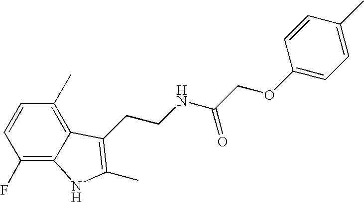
C1(F)=C2C(=C(C)C=C1)C(CCNC(COC1=CC=C(C)C=C1)=O)=C(C)N2
